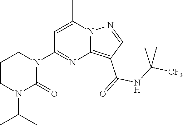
C12=C(C(=O)NC([CF3])(C)C)C=NN1C(C)=CC(N1CCCN(C(C)C)C1=O)=N2
